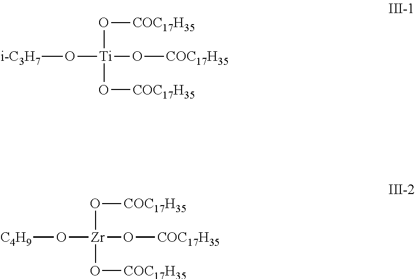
[i-C3H7]O[Ti](O[COC17H35])(O[COC17H35])O[COC17H35].[C4H9]O[Zr](O[COC17H35])(O[COC17H35])O[COC17H35]
